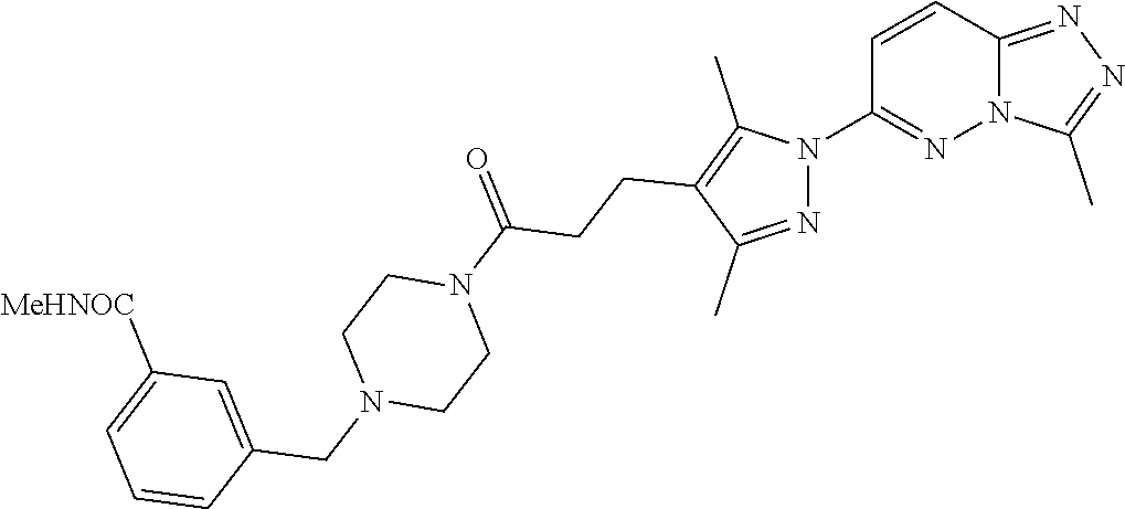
C12=NN=C(C)N1N=C(N1N=C(C)C(CCC(N3CCN(CC4=CC([MeHNOC])=CC=C4)CC3)=O)=C1C)C=C2
